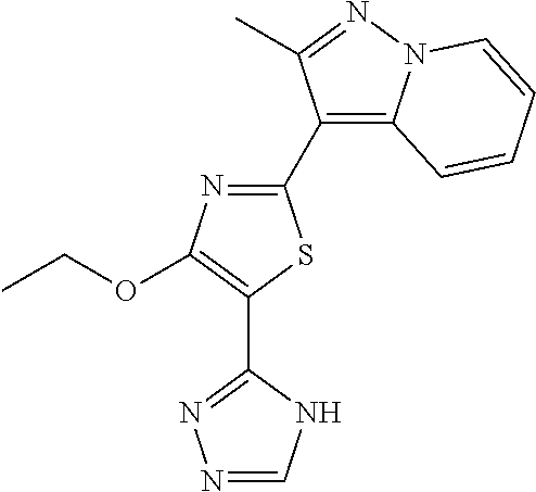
C1(C2=C3N(N=C2C)C=CC=C3)=NC(OCC)=C(C2=NN=CN2)S1
